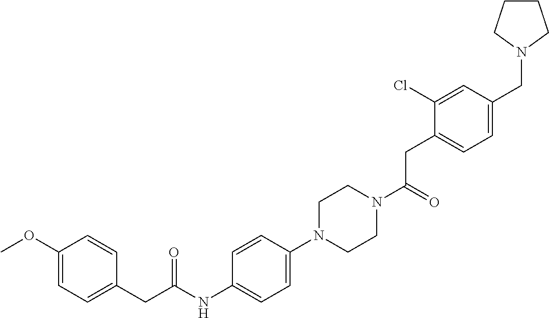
C1(OC)=CC=C(CC(NC2=CC=C(N3CCN(C(=O)CC4=CC=C(CN5CCCC5)C=C4Cl)CC3)C=C2)=O)C=C1
